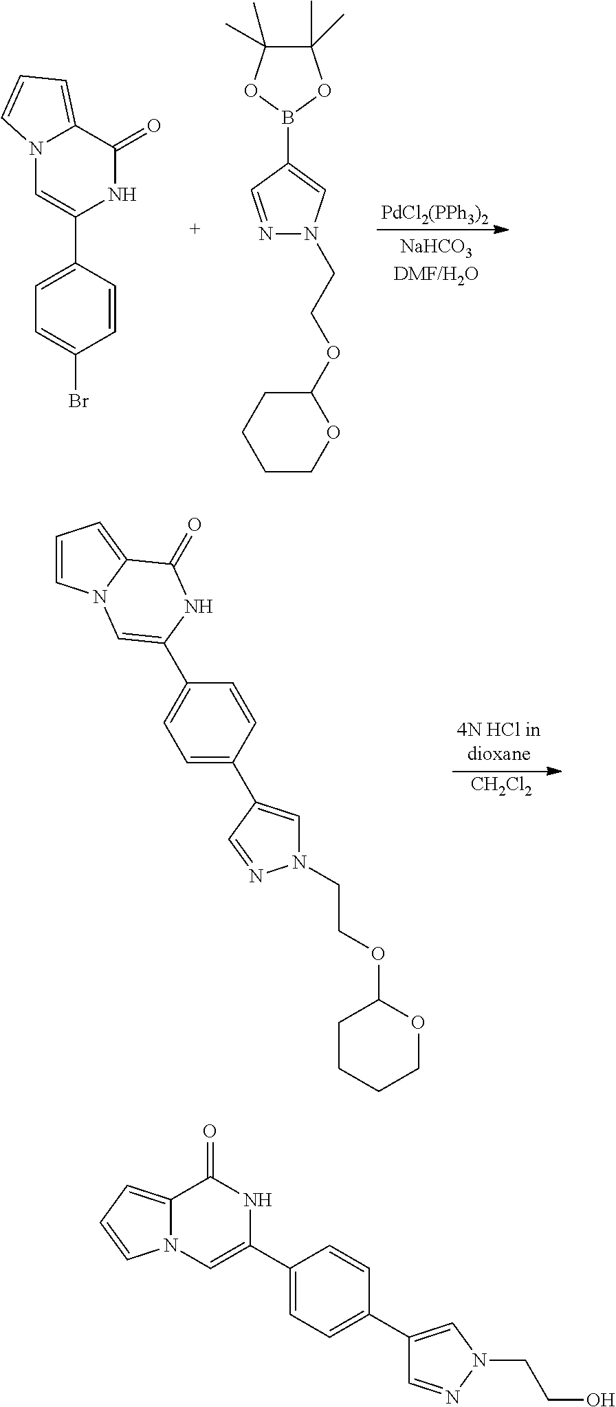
N12C=C(C3=CC=C(Br)C=C3)NC(=O)C1=CC=C2.C1(C)(C)C(C)(C)OB(C2=CN(CCOC3CCCCO3)N=C2)O1.[PdCl2(PPh3)2].C1=CN2C(=C1)C(=O)NC(C1=CC=C(C3=CN(CCOC4CCCCO4)N=C3)C=C1)=C2.[CH2Cl2].C12=CC=CN1C=C(C1=CC=C(C3=CN(CCO)N=C3)C=C1)NC2=O
